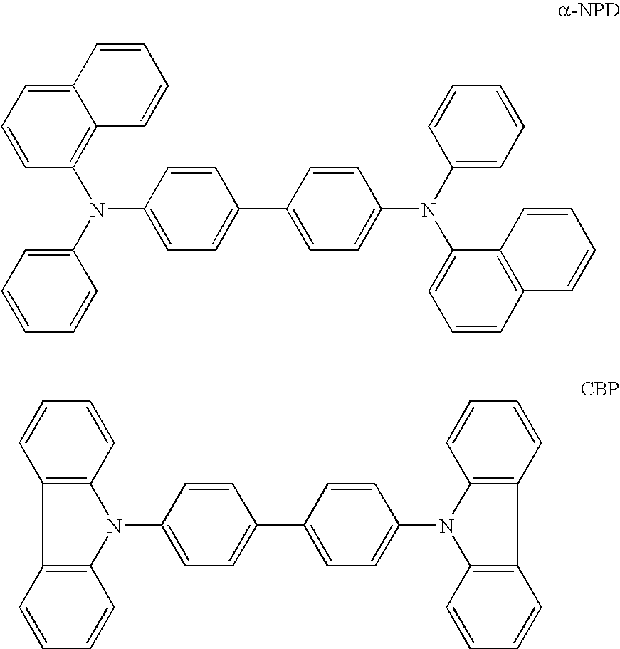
C1=CC2=CC=CC(N(C3=CC=C(C4=CC=C(N(C5=CC=CC6=C5C=CC=C6)C5=CC=CC=C5)C=C4)C=C3)C3=CC=CC=C3)=C2C=C1.C1=CC2=C(C=C1)C1=C(N2C2=CC=C(C3=CC=C(N4C5=C(C6=C4C=CC=C6)C=CC=C5)C=C3)C=C2)C=CC=C1
